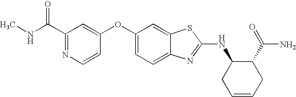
N1=C(C(NC)=O)C=C(OC2=CC=C3C(=C2)SC(NC2CC=CCC2C(=O)N)=N3)C=C1
